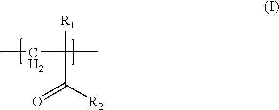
C([R2])(=O)C([R1])(C)CC
